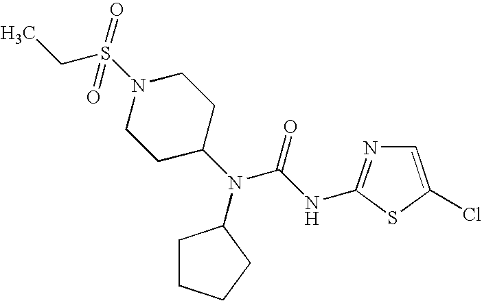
N1(S(CC)(=O)=O)CCC(N(C(NC2=NC=C(Cl)S2)=O)C2CCCC2)CC1
